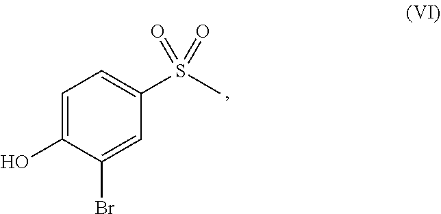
C1=C(O)C(Br)=CC(S(C)(=O)=O)=C1
